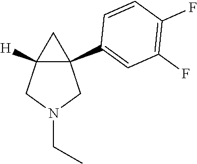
C12([H])C(C3=CC(F)=C(F)C=C3)(CN(CC)C1)C2
